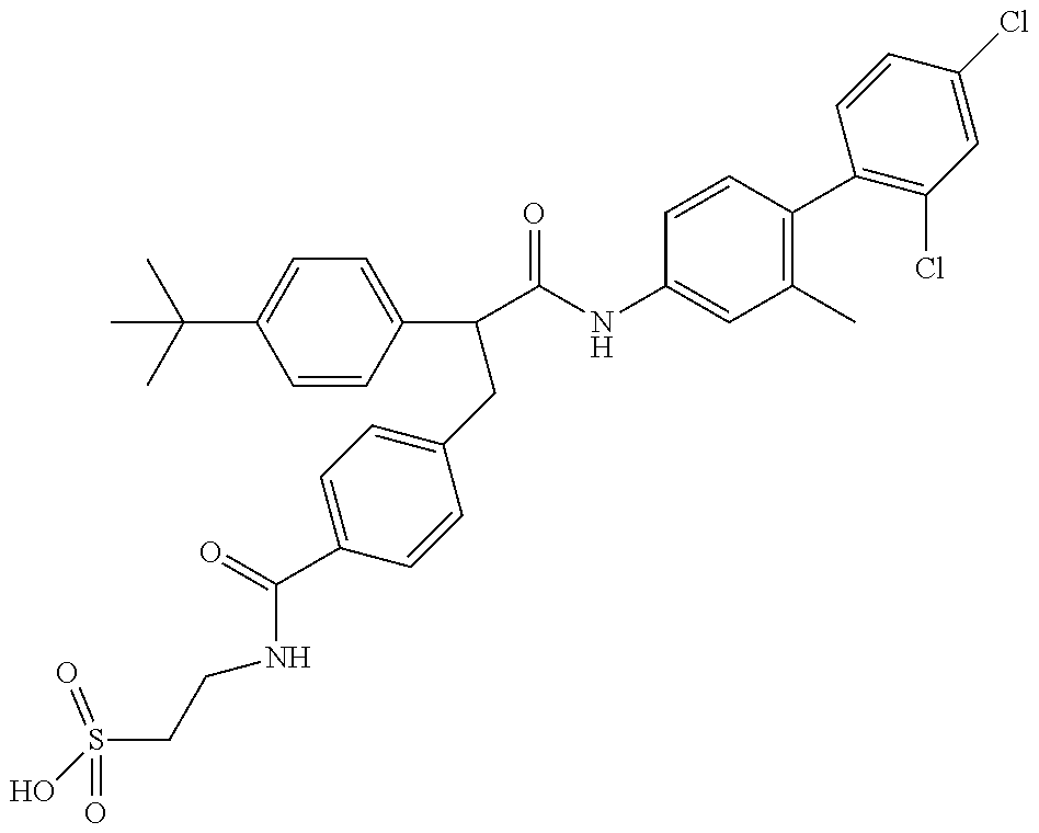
OS(CCNC(C1=CC=C(CC(C2=CC=C(C(C)(C)C)C=C2)C(=O)NC2=CC(C)=C(C3=C(Cl)C=C(Cl)C=C3)C=C2)C=C1)=O)(=O)=O
